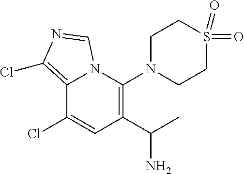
C12=C(Cl)N=CN1C(N1CCS(=O)(=O)CC1)=C(C(C)N)C=C2Cl
